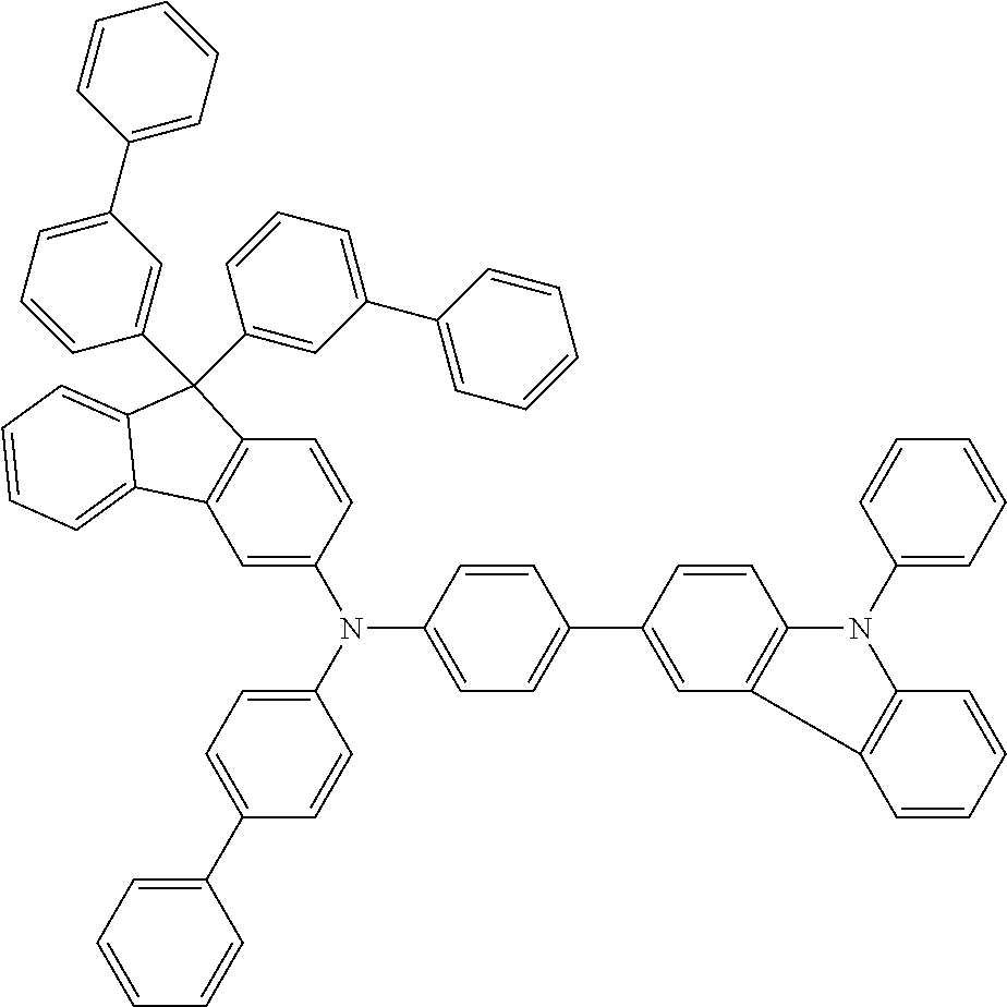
C1=C(N(C2=CC=C(C3=CC4=C(C=C3)N(C3=CC=CC=C3)C3=C4C=CC=C3)C=C2)C2=CC=C(C3=CC=CC=C3)C=C2)C=CC2=C1C1=CC=CC=C1C2(C1=CC(C2=CC=CC=C2)=CC=C1)C1=CC(C2=CC=CC=C2)=CC=C1
